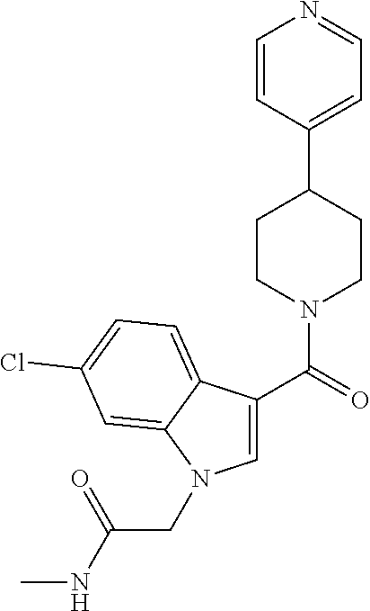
C1=CC(C2CCN(C(=O)C3=CN(CC(NC)=O)C4=CC(Cl)=CC=C34)CC2)=CC=N1
